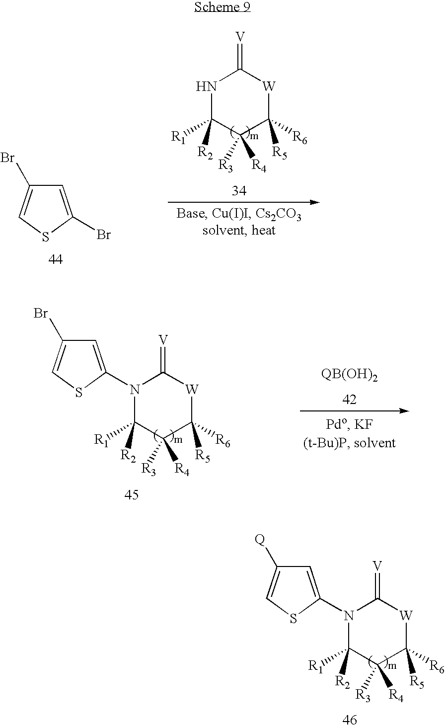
C1=C(Br)SC=C1Br.N1C([R1])([R2])C([R4])([R3])C([R5])([R6])[W]C1=[V].N1(C2=CC([Q])=CS2)C([R1])([R2])C([R4])([R3])C([R5])([R6])[W]C1=[V].N1(C2=CC(Br)=CS2)C([R1])([R2])C([R4])([R3])C([R5])([R6])[W]C1=[V]
